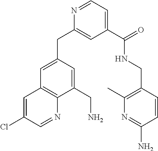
C1(C(=O)NCC2=C(C)N=C(N)C=C2)=CC=NC(CC2=CC3=C(C(CN)=C2)N=CC(Cl)=C3)=C1
